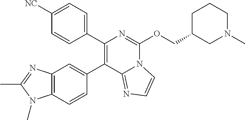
C1(C2=CC3=C(C=C2)N(C)C(C)=N3)=C(C2=CC=C([NC])C=C2)N=C(OCC2CCCN(C)C2)N2C1=NC=C2
